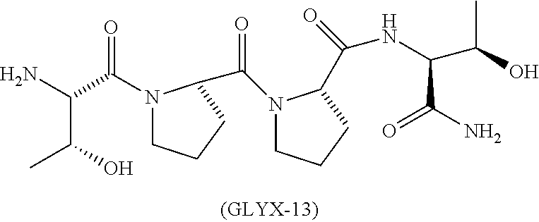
C(C(O)C)(C(N1CCCC1C(N1CCCC1C(NC(C(=O)N)C(O)C)=O)=O)=O)N
